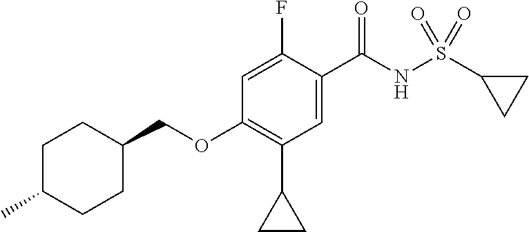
C1=C(F)C(C(NS(C2CC2)(=O)=O)=O)=CC(C2CC2)=C1OCC1CCC(C)CC1
